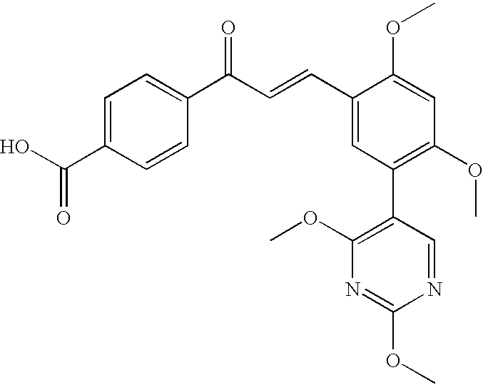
C1=C(C(O)=O)C=CC(C(=O)C=CC2=CC(C3=C(OC)N=C(OC)N=C3)=C(OC)C=C2OC)=C1
